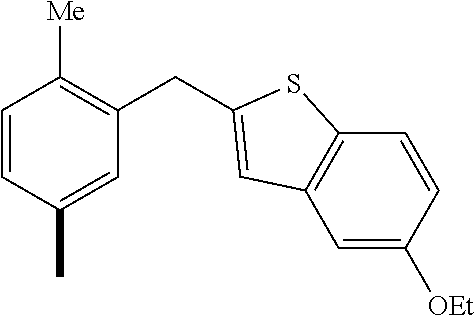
C1=CC(C)=CC(CC2=CC3=C(C=CC([OEt])=C3)S2)=C1[Me]
